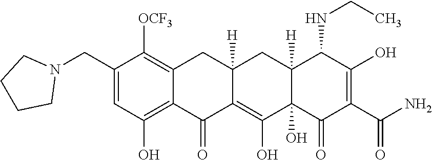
C12=C(O)C=C(CN3CCCC3)C([OCF3])=C1CC1([H])C(=C(O)C3(O)C([H])(C1)C(NCC)C(O)=C(C(N)=O)C3=O)C2=O
